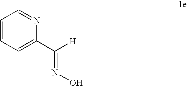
C1=CC=C(C([H])=NO)N=C1
